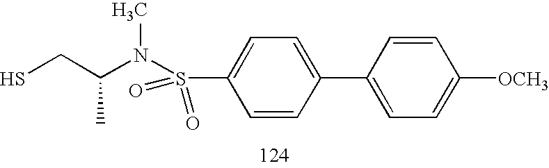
SCC(N(S(C1=CC=C(C2=CC=C([OCH3])C=C2)C=C1)(=O)=O)C)C
